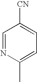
C1=NC(C)=CC=C1[CN]
